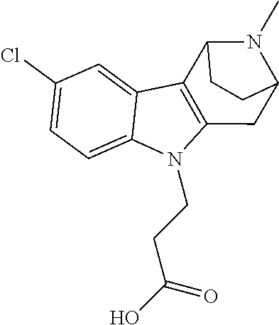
C1(Cl)=CC=C2C(=C1)C1=C(N2CCC(O)=O)CC2N(C)C1CC2
